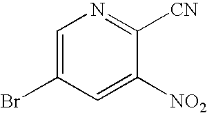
C1([NO2])=CC(Br)=CN=C1[CN]
